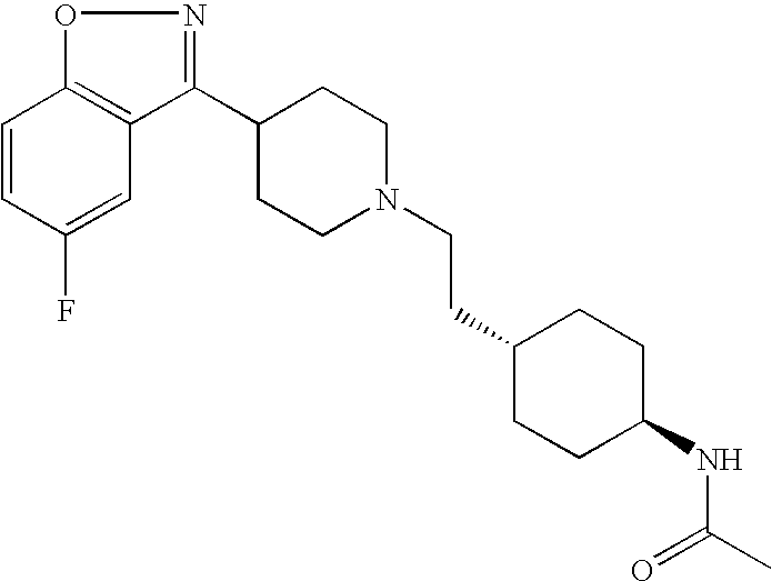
C1=CC(F)=CC2=C1ON=C2C1CCN(CCC2CCC(NC(C)=O)CC2)CC1
